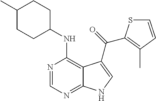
C1(C)CCC(NC2=C3C(=NC=N2)NC=C3C(=O)C2=C(C)C=CS2)CC1
